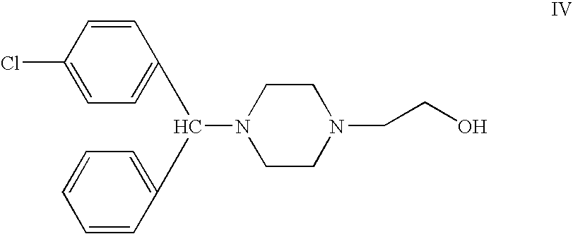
C1=CC(Cl)=CC=C1C(N1CCN(CCO)CC1)C1=CC=CC=C1
